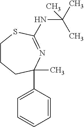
C1(C2(C)CCCSC(NC(C)(C)C)=N2)=CC=CC=C1
